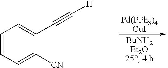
C1=CC=C([CN])C(C#C[H])=C1
